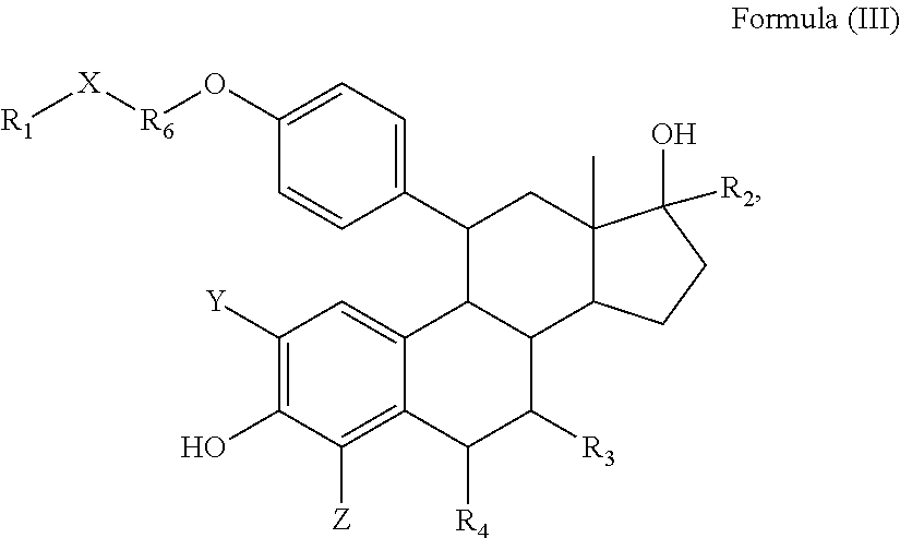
[R1][X][R6]OC1=CC=C(C2C3C(C4C(C)(C2)C(O)([R2])CC4)C([R3])C([R4])C2=C([Z])C(O)=C([Y])C=C32)C=C1
